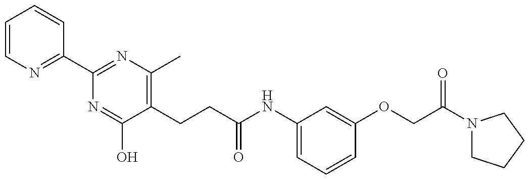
C1=CN=C(C2=NC(C)=C(CCC(NC3=CC=CC(OCC(N4CCCC4)=O)=C3)=O)C(O)=N2)C=C1
